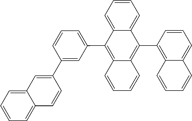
C1=C2C(C3=CC=CC(C4=CC5=CC=CC=C5C=C4)=C3)=C3C(=C(C4=C5C=CC=CC5=CC=C4)C2=CC=C1)C=CC=C3
